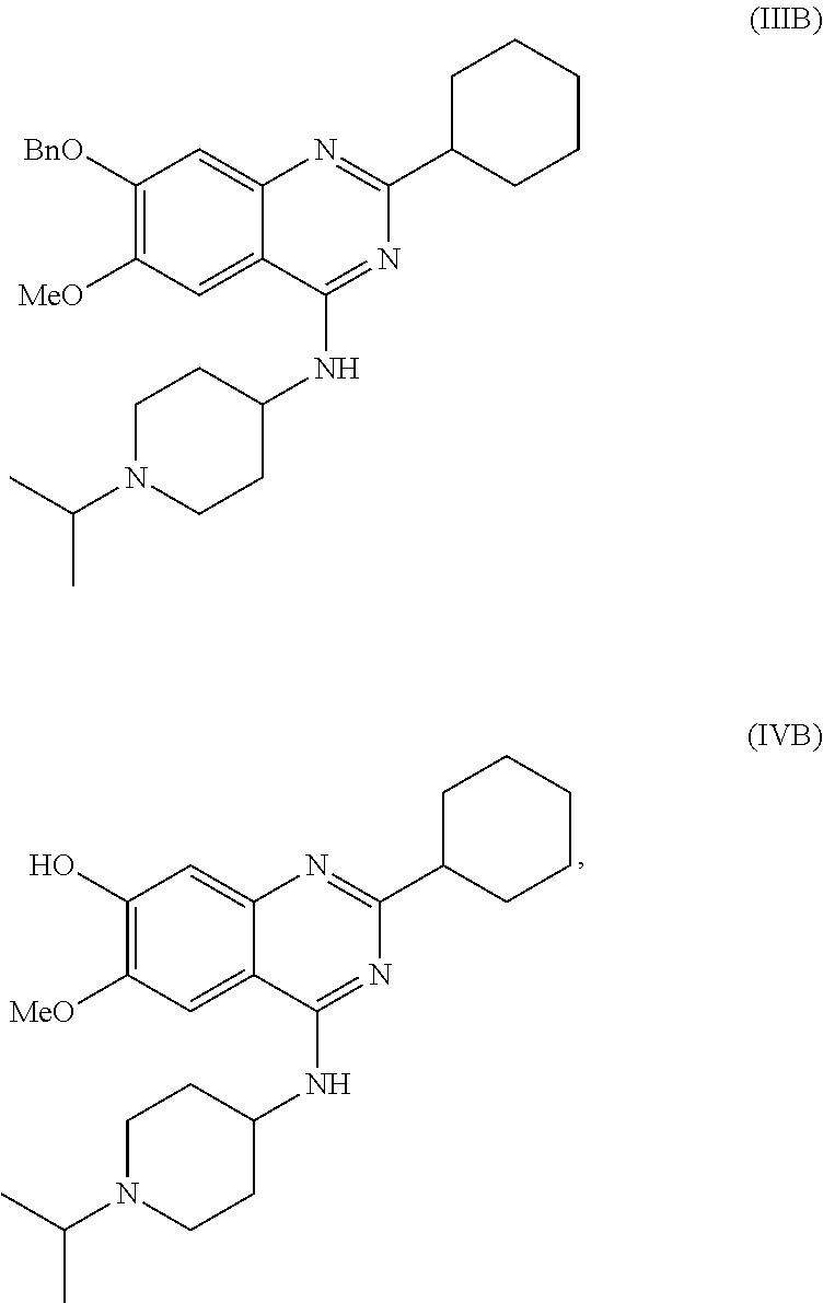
C1([BnO])=C([MeO])C=C2C(=C1)N=C(C1CCCCC1)N=C2NC1CCN(C(C)C)CC1.C1(O)=C([MeO])C=C2C(=C1)N=C(C1CCCCC1)N=C2NC1CCN(C(C)C)CC1
